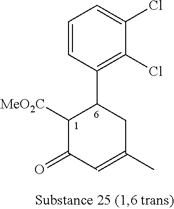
C1=CC(C2CC(C)=CC(=O)C2[MeO2C])=C(Cl)C(Cl)=C1
